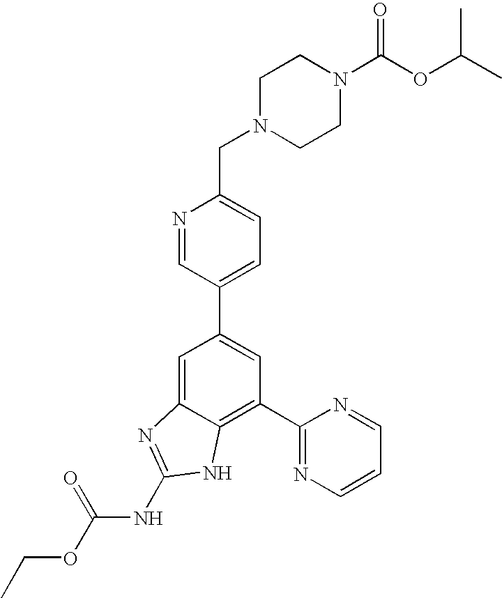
N1=CC(C2=CC(C3=NC=CC=N3)=C3C(=C2)N=C(NC(OCC)=O)N3)=CC=C1CN1CCN(C(OC(C)C)=O)CC1
